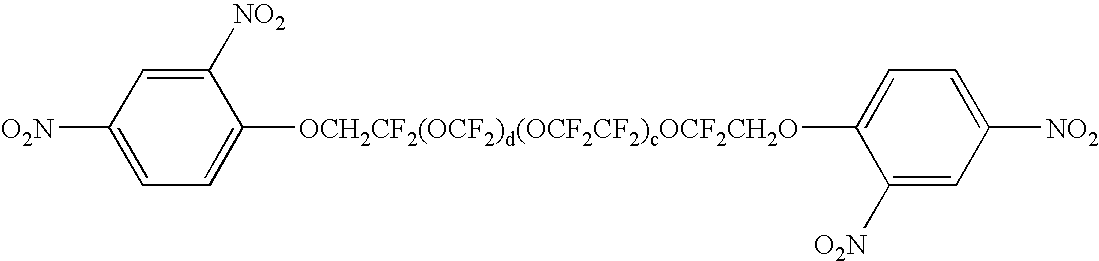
[O2N]C1=CC=C([OCH2CF2(OCF2)d(OCF2CF2)cOCF2CH2O]C2=CC=C([NO2])C=C2[O2N])C([NO2])=C1
